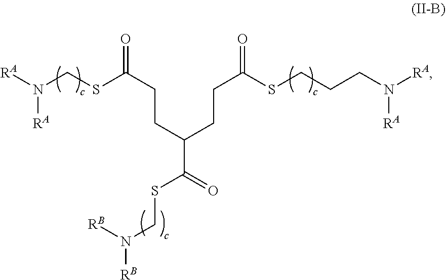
N(CSC(CCC(C(=O)SCN([RB])[RB])CCC(=O)SCCCN([RA])[RA])=O)([RA])[RA]
